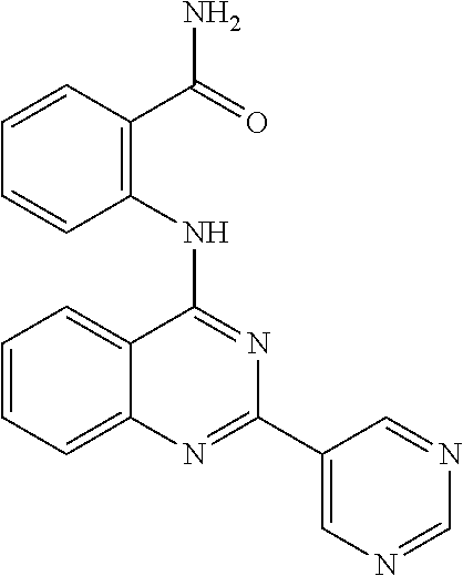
C1=CC=C2C(=C1)C(NC1=C(C(=O)N)C=CC=C1)=NC(C1=CN=CN=C1)=N2
